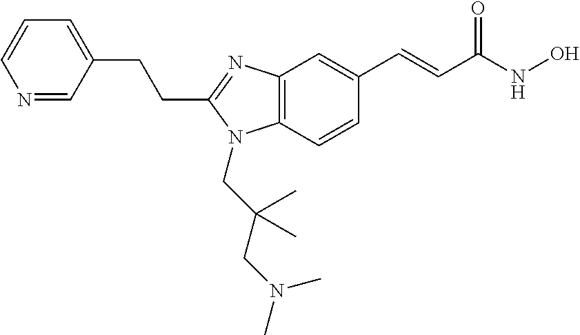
N1=CC(CCC2=NC3=C(N2CC(CN(C)C)(C)C)C=CC(C=CC(NO)=O)=C3)=CC=C1
